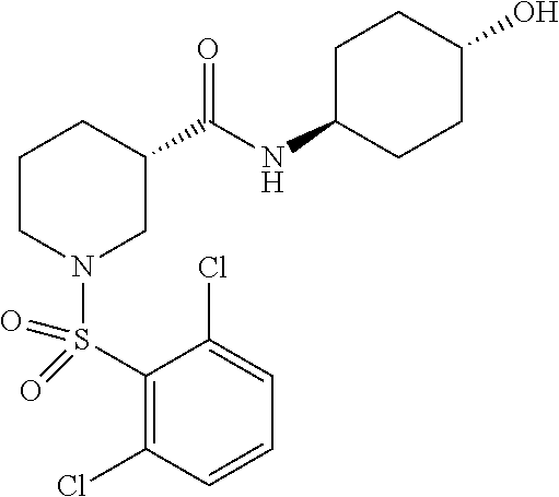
S(N1CC(C(NC2CCC(O)CC2)=O)CCC1)(C1=C(Cl)C=CC=C1Cl)(=O)=O
